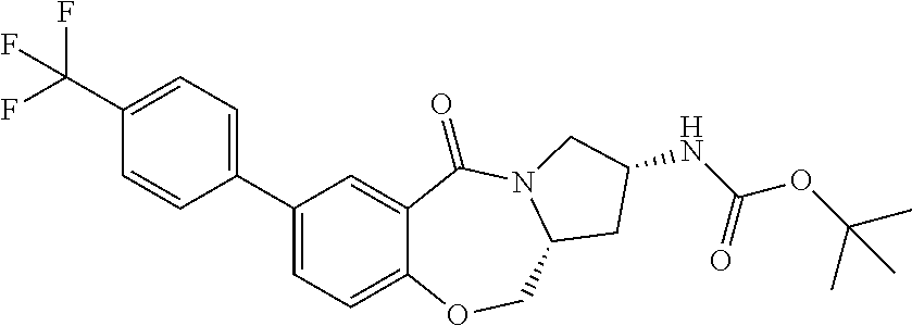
C1(C2=CC=C3C(=C2)C(=O)N2C(CO3)CC(NC(OC(C)(C)C)=O)C2)=CC=C(C(F)(F)F)C=C1
